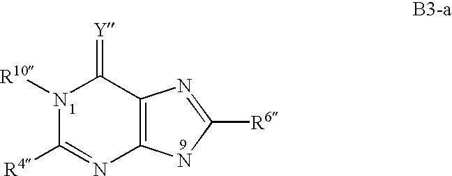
C12=C(N=C([R4])N([R10])C1=[Y])NC([R6])=N2
